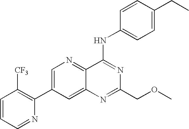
C1=CC=NC(C2=CN=C3C(=C2)N=C(COC)N=C3NC2=CC=C(CC)C=C2)=C1[CF3]
